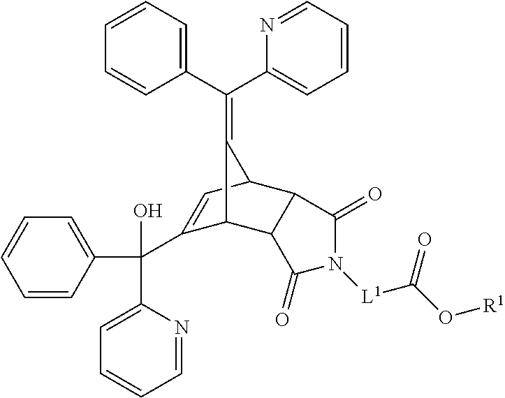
C1=CC(C(C2=CC=CC=N2)(O)C2=CC3C4C(C2C3=C(C2=CC=CC=N2)C2=CC=CC=C2)C(=O)N([L1]C(O[R1])=O)C4=O)=CC=C1
